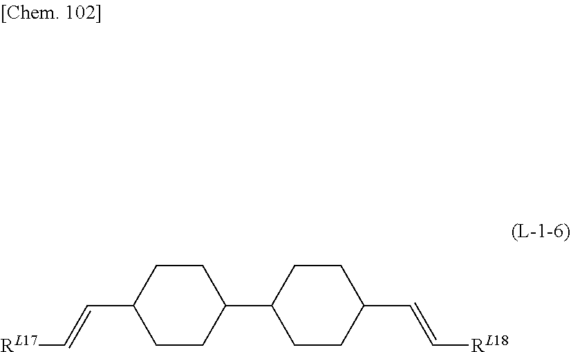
[RL17]C=CC1CCC(C2CCC(C=C[RL18])CC2)CC1
